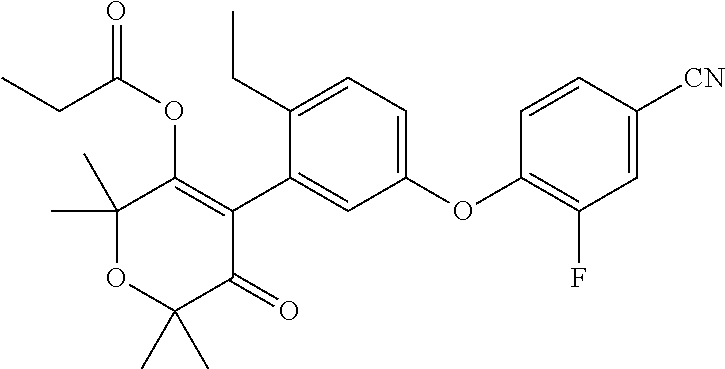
C1(C)(C)OC(C)(C)C(=O)C(C2=CC(OC3=C(F)C=C([CN])C=C3)=CC=C2CC)=C1OC(CC)=O
